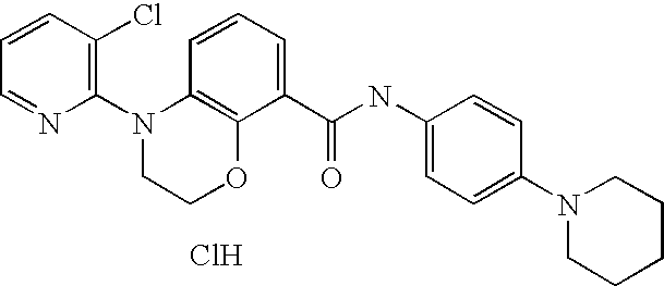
C1=CC(Cl)=C(N2CCOC3=C2C=CC=C3C(NC2=CC=C(N3CCCCC3)C=C2)=O)N=C1.Cl
